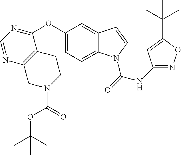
C1=C2C(=CC(OC3=NC=NC4=C3CCN(C(OC(C)(C)C)=O)C4)=C1)C=CN2C(NC1=NOC(C(C)(C)C)=C1)=O
